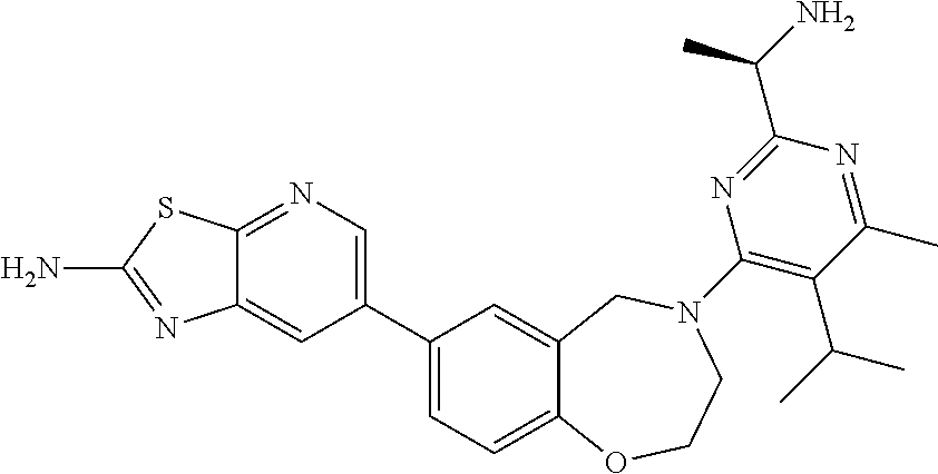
C1(C2=CC=C3C(=C2)CN(C2=C(C(C)C)C(C)=NC(C(N)C)=N2)CCO3)=CN=C2C(=C1)N=C(N)S2
